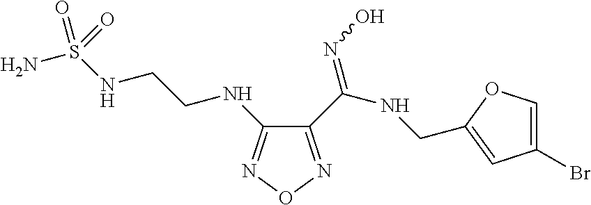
N(C1=NON=C1C(NCC1=CC(Br)=CO1)=NO)CCNS(=O)(N)=O
